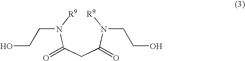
[R9]N(C(CC(N([R9])CCO)=O)=O)CCO
